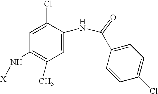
C1(N[X])=C(C)C=C(NC(C2=CC=C(Cl)C=C2)=O)C(Cl)=C1
